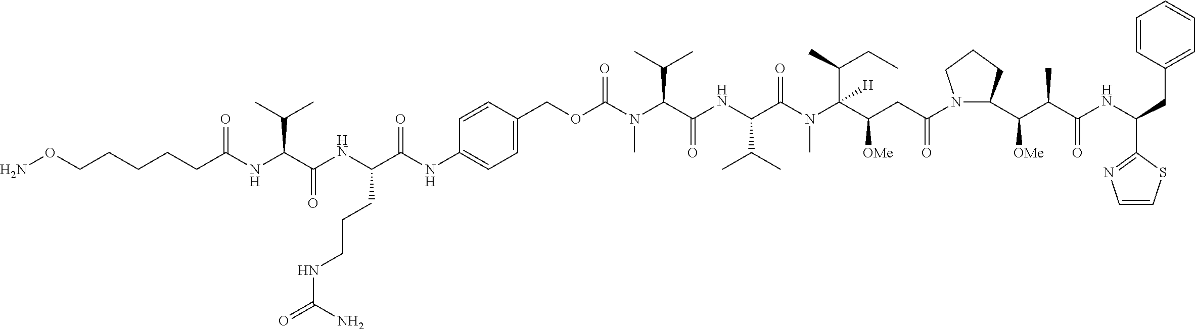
C(N(C(C(NC(C(N(C(C(CC(N1C(C(C(C(NC(CC2=CC=CC=C2)C2=NC=CS2)=O)C)[OMe])CCC1)=O)[OMe])(C(CC)C)[H])C)=O)C(C)C)=O)C(C)C)C)(OCC1=CC=C(NC(=O)C(NC(=O)C(NC(=O)CCCCCON)C(C)C)CCCNC(N)=O)C=C1)=O
